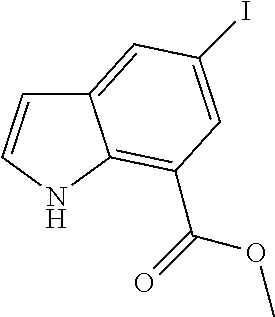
C12=CC(I)=CC(C(=O)OC)=C1NC=C2
